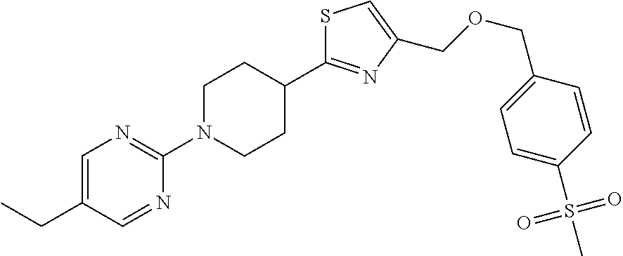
C1(C2=NC(COCC3=CC=C(S(C)(=O)=O)C=C3)=CS2)CCN(C2=NC=C(CC)C=N2)CC1
